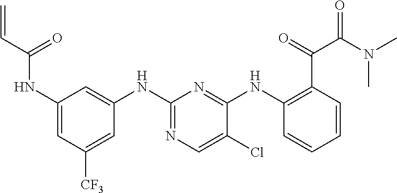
C1(NC(C=C)=O)=CC([CF3])=CC(NC2=NC=C(Cl)C(NC3=C(C(=O)C(N(C)C)=O)C=CC=C3)=N2)=C1
